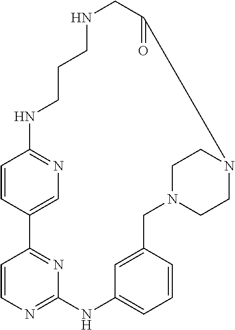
C1=CC2=CN=C1NCCCNCC(=O)N1CCN(CC3=CC(=CC=C3)NC3=NC=CC2=N3)CC1
